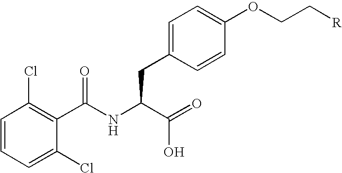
C1=CC=C(Cl)C(C(NC(C(=O)O)CC2=CC=C(OCC[R])C=C2)=O)=C1Cl
